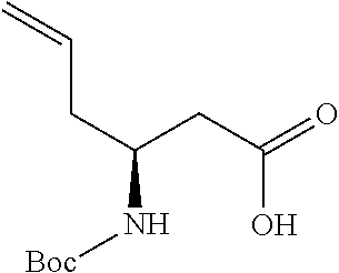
O=C(CC(CC=C)N[Boc])O
